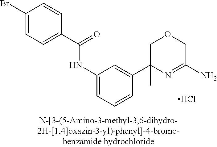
C1(C(=O)NC2=CC=CC(C3(C)N=C(N)COC3)=C2)=CC=C(Br)C=C1.Cl
